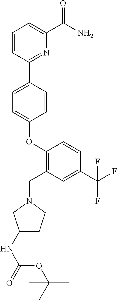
O(C1=CC=C(C2=NC(C(=O)N)=CC=C2)C=C1)C1=C(CN2CCC(NC(=O)OC(C)(C)C)C2)C=C(C(F)(F)F)C=C1
